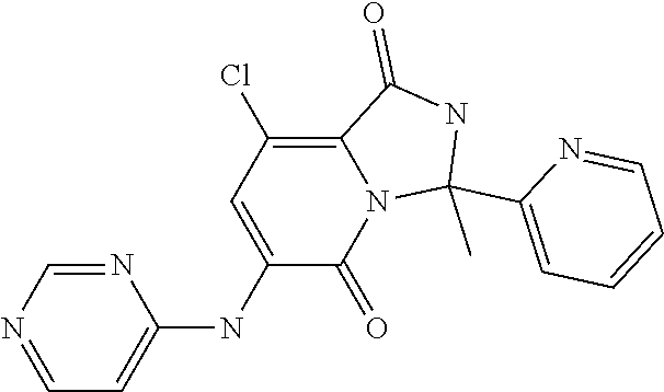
C1=NC=NC(NC2=CC(Cl)=C3N(C2=O)C(C)(C2=CC=CC=N2)NC3=O)=C1
